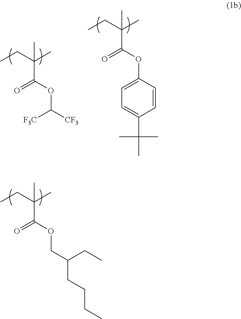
O(C(C(CC)(C)C)=O)CC(CCCC)CC.O(C(C(CC)(C)C)=O)C([CF3])[F3C].O(C(C(CC)(C)C)=O)C1=CC=C(C(C)(C)C)C=C1
